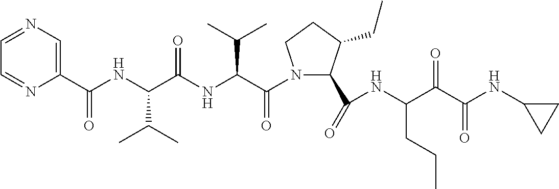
C1(C(NC(C(NC(C(=O)N2C(C(=O)NC(C(C(NC3CC3)=O)=O)CCC)C(CC)CC2)C(C)C)=O)C(C)C)=O)=CN=CC=N1
